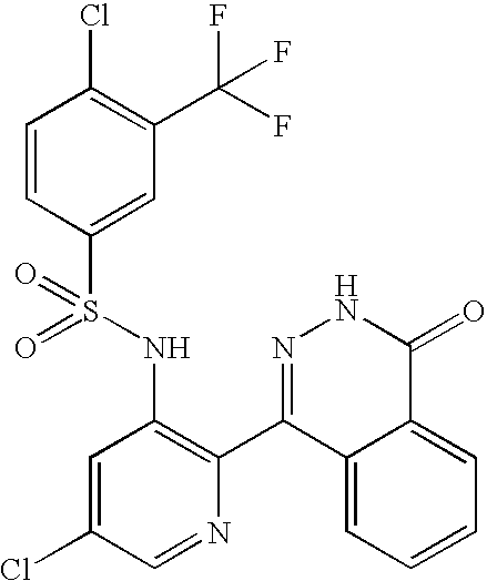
C1=CC(S(NC2=C(C3=NNC(=O)C4=CC=CC=C34)N=CC(Cl)=C2)(=O)=O)=CC(C(F)(F)F)=C1Cl
